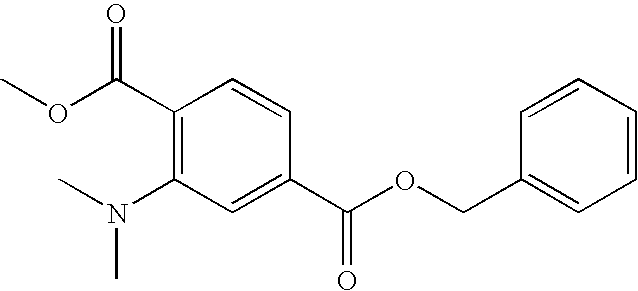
C1(C(OC)=O)=C(N(C)C)C=C(C(OCC2=CC=CC=C2)=O)C=C1
